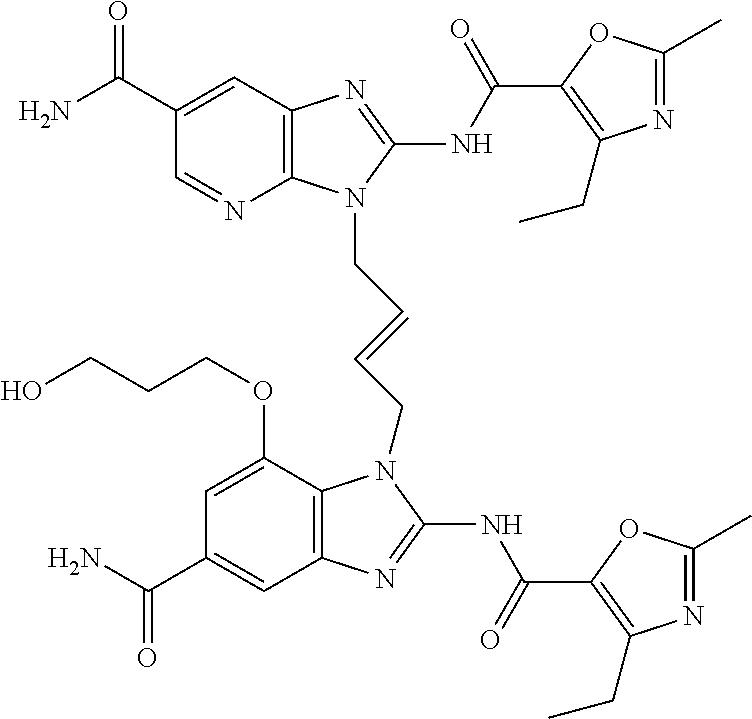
C12=C(N=C(NC(=O)C3=C(CC)N=C(C)O3)N1CC=CCN1C3=C(N=C1NC(=O)C1=C(CC)N=C(C)O1)C=C(C(=O)N)C=C3OCCCO)C=C(C(=O)N)C=N2
